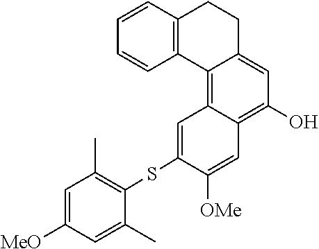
C1=CC2=C(C=C1)C1=C3C(=C(O)C=C1CC2)C=C([OMe])C(SC1=C(C)C=C([MeO])C=C1C)=C3
